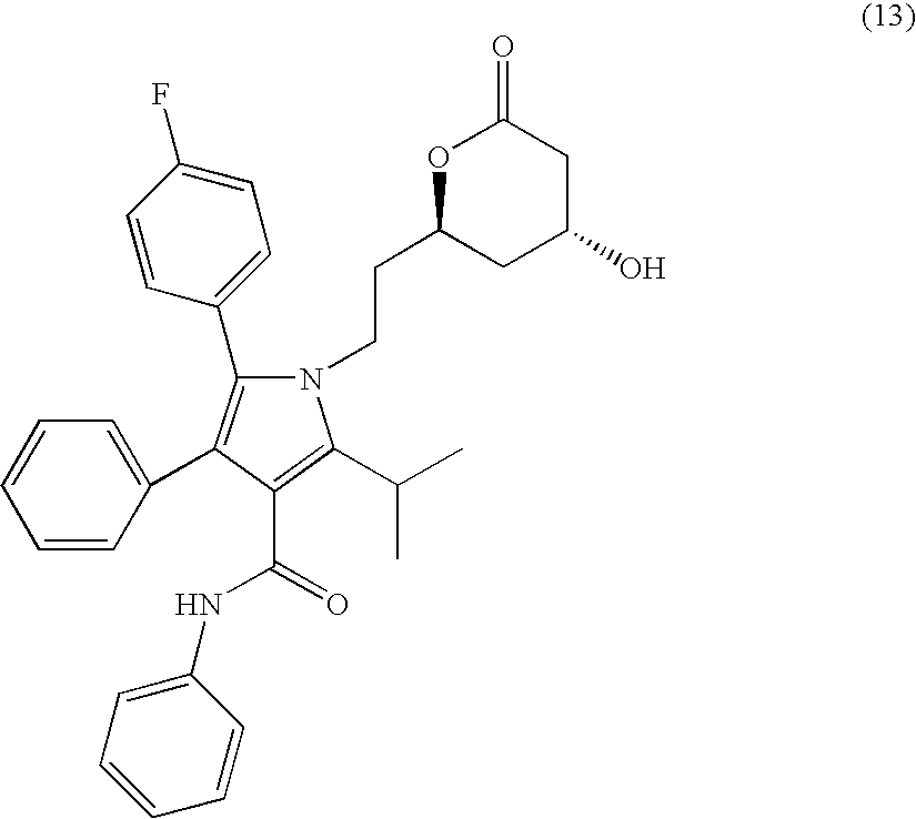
N1(CCC2CC(O)CC(=O)O2)C(C(C)C)=C(C(=O)NC2=CC=CC=C2)C(C2=CC=CC=C2)=C1C1=CC=C(F)C=C1
